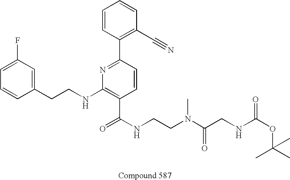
C1=CC(CCNC2=C(C(NCCN(C(CNC(OC(C)(C)C)=O)=O)C)=O)C=CC(C3=C(C#N)C=CC=C3)=N2)=CC(F)=C1
